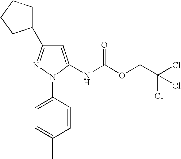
N1(C2=CC=C(C)C=C2)C(NC(OCC(Cl)(Cl)Cl)=O)=CC(C2CCCC2)=N1
